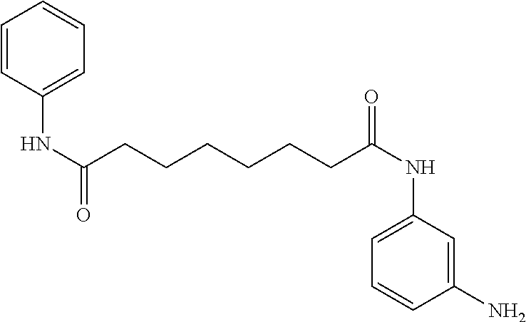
C1=CC(NC(CCCCCCC(=O)NC2=CC=CC(N)=C2)=O)=CC=C1
